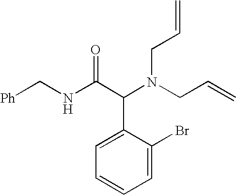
[Ph]CNC(C(N(CC=C)CC=C)C1=CC=CC=C1Br)=O
